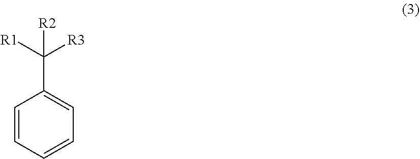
C1=CC=CC=C1C([R1])([R3])[R2]
